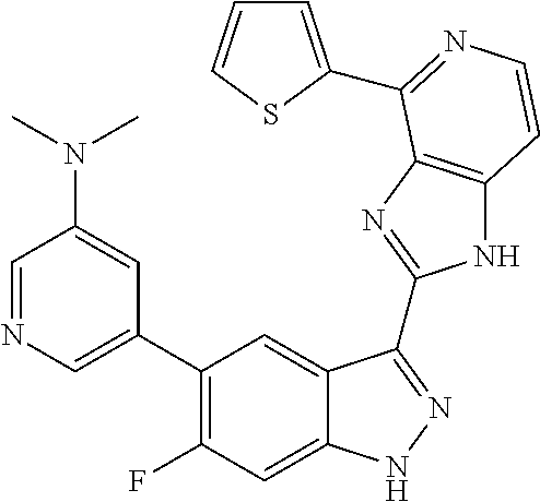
C1=C(C2=C(F)C=C3C(=C2)C(C2=NC4=C(N2)C=CN=C4C2=CC=CS2)=NN3)C=C(N(C)C)C=N1
